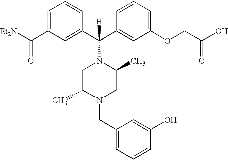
C1(C(C2=CC(OCC(O)=O)=CC=C2)(N2CC(C)N(CC3=CC=CC(O)=C3)CC2C)[H])=CC(C([Et2N])=O)=CC=C1
